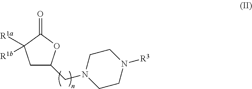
C1C(CN2CCN([R3])CC2)OC(=O)C1([R1a])[R1b]
